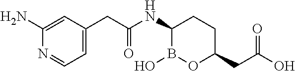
C1(NC(CC2=CC=NC(N)=C2)=O)B(O)OC(CC(O)=O)CC1
